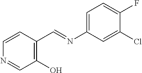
C1(O)=C(C=NC2=CC=C(F)C(Cl)=C2)C=CN=C1
